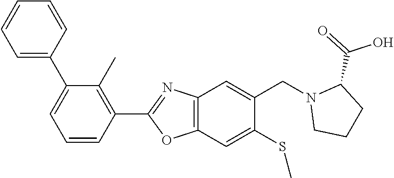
C1=C(C2=CC=CC(C3=NC4=C(O3)C=C(SC)C(CN3CCCC3C(=O)O)=C4)=C2C)C=CC=C1
